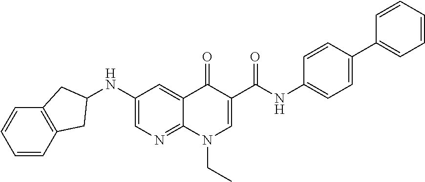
C1=CC2=C(C=C1)CC(NC1=CN=C3C(=C1)C(=O)C(C(NC1=CC=C(C4=CC=CC=C4)C=C1)=O)=CN3CC)C2
